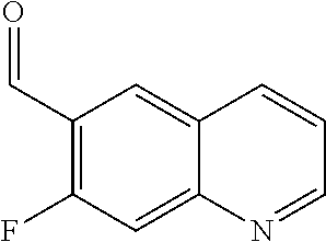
C1(C=O)=C(F)C=C2C(=C1)C=CC=N2
